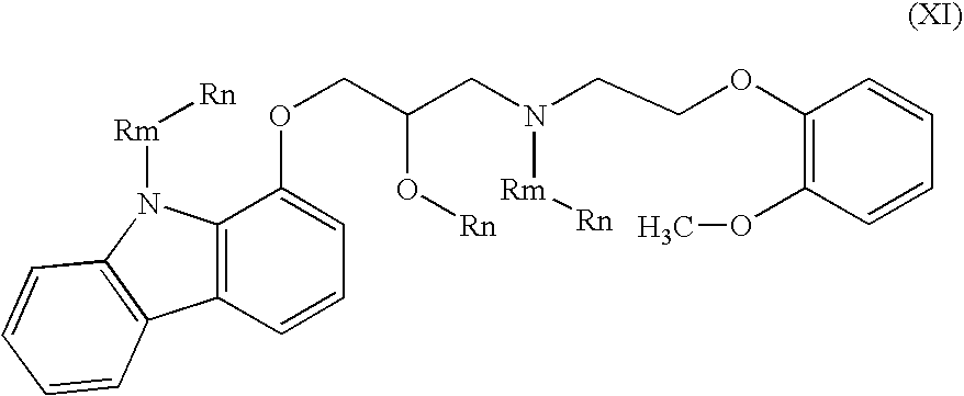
C12=C(C=CC=C1OCC(CN(CCOC1=C(OC)C=CC=C1)[Rm][Rn])O[Rn])C1=C(N2[Rm][Rn])C=CC=C1
